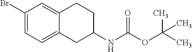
C1(Br)=CC=C2C(=C1)CCC(NC(OC(C)(C)C)=O)C2
